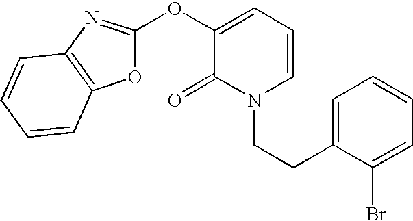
C1=CC=C(OC2=NC3=C(O2)C=CC=C3)C(=O)N1CCC1=CC=CC=C1Br
